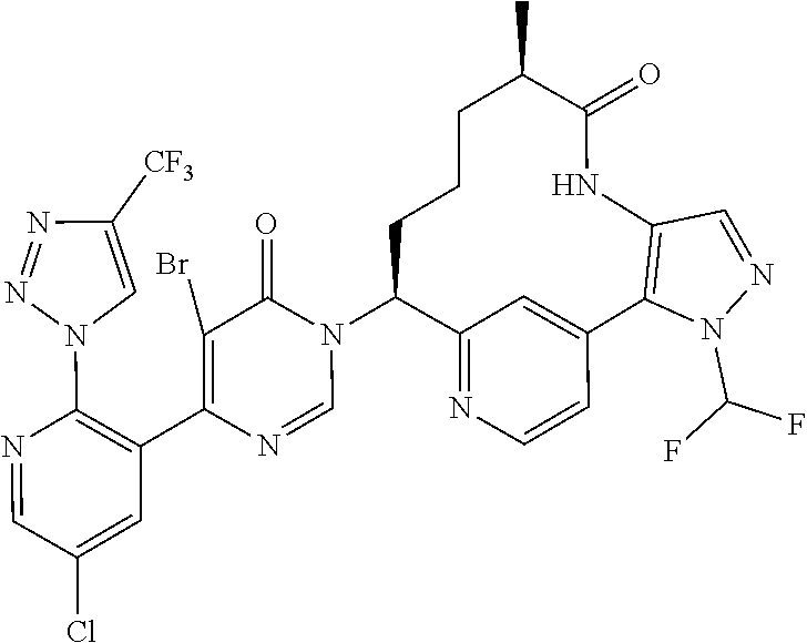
C1=NC(C2=C(N3C=C([CF3])N=N3)N=CC(Cl)=C2)=C(Br)C(=O)N1C1C2=NC=CC(=C2)C2=C(C=NN2C(F)F)NC(=O)C(C)CCC1
